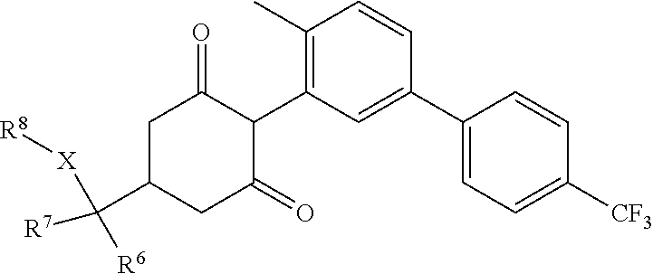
C1(C2=CC=C([CF3])C=C2)=CC(C2C(=O)CC(C([R7])([R6])[X][R8])CC2=O)=C(C)C=C1
